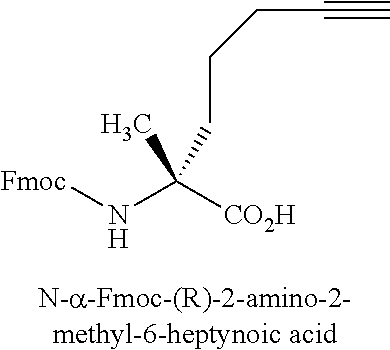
[Fmoc]NC([CO2H])(CCCC#C)C
